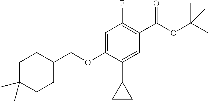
C1(C2CC2)=CC(C(OC(C)(C)C)=O)=C(F)C=C1OCC1CCC(C)(C)CC1
